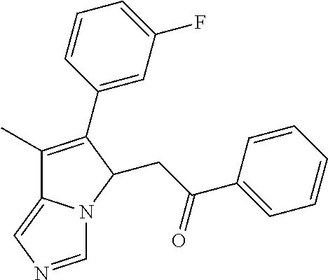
C1=CC=CC=C1C(CC1N2C(=CN=C2)C(C)=C1C1=CC(F)=CC=C1)=O
